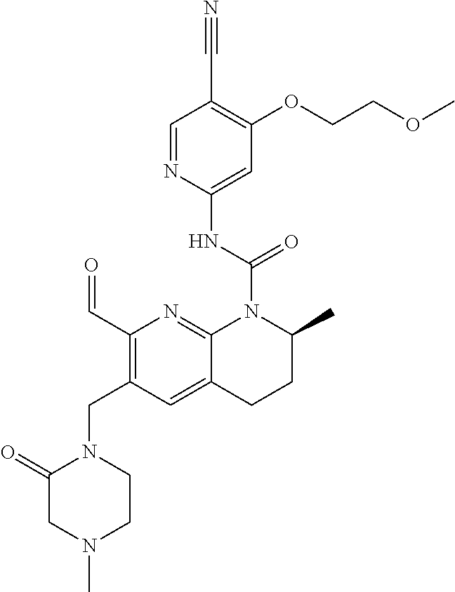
C1(=O)CN(C)CCN1CC1=C(C=O)N=C2C(=C1)CCC(C)N2C(NC1=CC(OCCOC)=C(C#N)C=N1)=O
